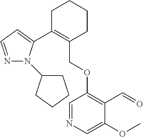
C1C(C2=CC=NN2C2CCCC2)=C(COC2=C(C=O)C(OC)=CN=C2)CCC1
